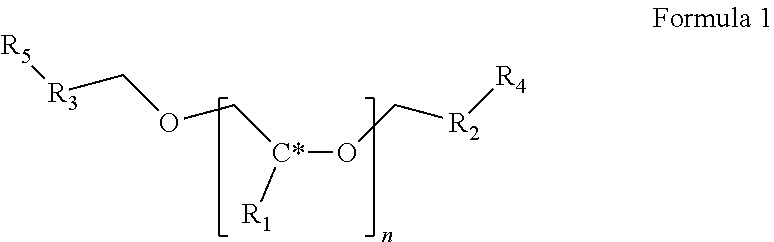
O([C*](COC[R3][R5])[R1])C[R2][R4]
